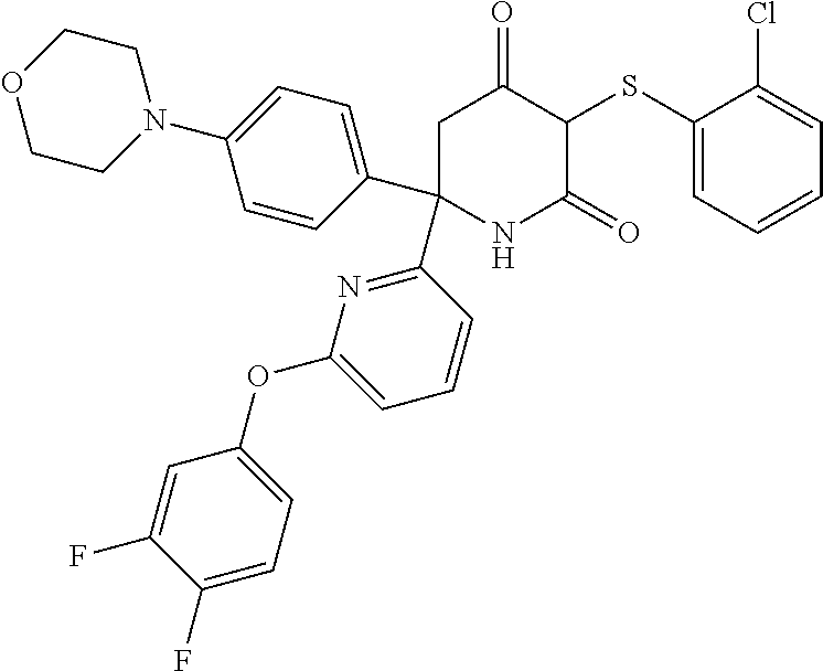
C1C(C2=CC=C(N3CCOCC3)C=C2)(C2=NC(OC3=CC=C(F)C(F)=C3)=CC=C2)NC(=O)C(SC2=CC=CC=C2Cl)C1=O
